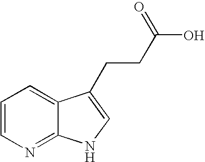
C1=CN=C2C(=C1)C(CCC(O)=O)=CN2
